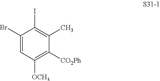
C1(Br)=CC([OCH3])=C([CO2Ph])C(C)=C1I
